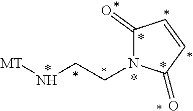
[MT]NCCN1C(=O)C=CC1=O
